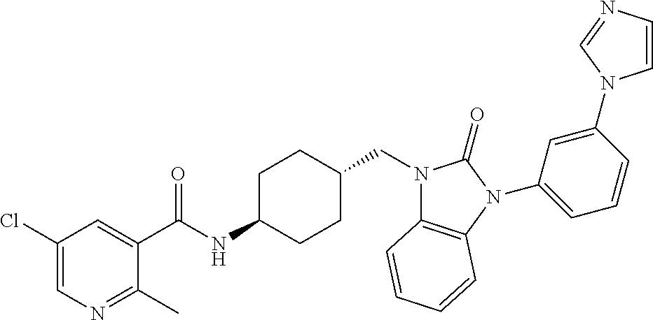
C1(Cl)=CN=C(C)C(C(NC2CCC(CN3C4=C(N(C5=CC=CC(N6C=CN=C6)=C5)C3=O)C=CC=C4)CC2)=O)=C1
